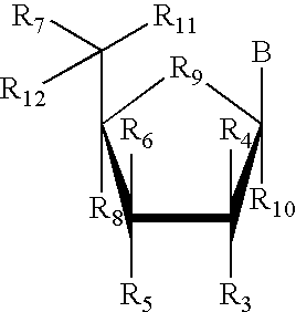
C1([R6])([R5])C([R4])([R3])C([R10])(B)[R9]C1([R8])C([R7])([R11])[R12]
